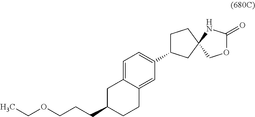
C1=C2C(=CC(C3CCC4(C3)COC(=O)N4)=C1)CCC(CCCOCC)C2
